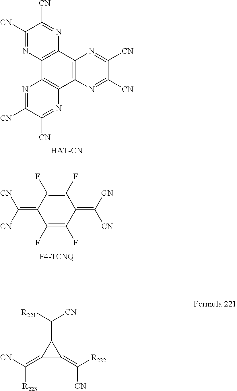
C1([CN])=NC2=C(N=C1[CN])C1=C(C3=C2N=C([CN])C([CN])=N3)N=C([CN])C([CN])=N1.C(=C1C(F)=C(F)C(=C([GN])[CN])C(F)=C1F)([CN])[CN].C1(=C([R223])[CN])C(=C([R221])[CN])C1=C([R222])[CN]
